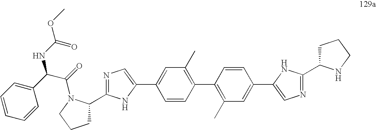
C1=CC(C2=C(C)C=C(C3=CN=C(C4CCCN4)N3)C=C2)=C(C)C=C1C1=CN=C(C2CCCN2C(=O)C(C2=CC=CC=C2)NC(OC)=O)N1
